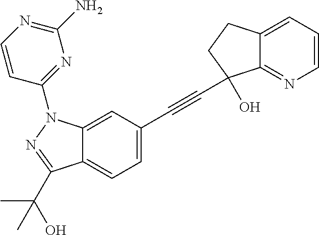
C12=CC(C#CC3(O)C4=NC=CC=C4CC3)=CC=C1C(C(C)(O)C)=NN2C1=NC(N)=NC=C1
